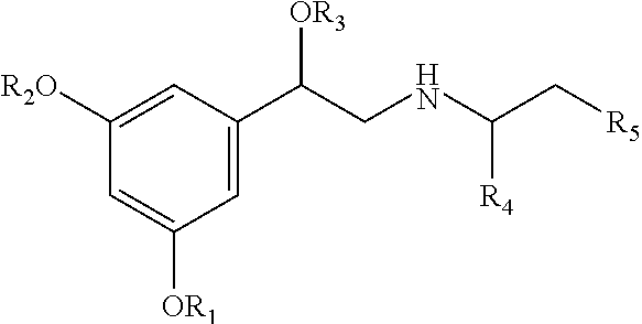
C1([R2O])=CC(C(CNC(C[R5])[R4])[OR3])=CC([OR1])=C1
